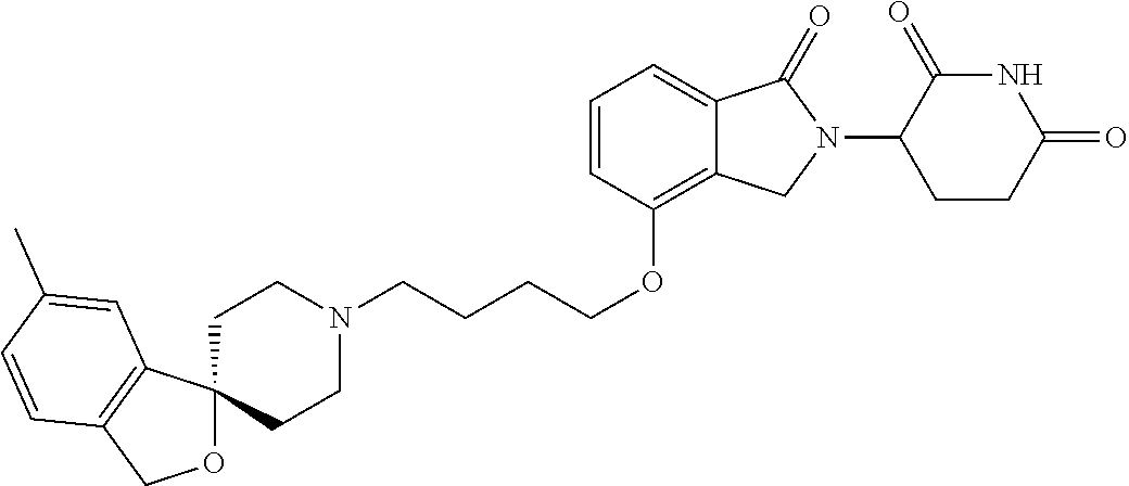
C1N(CCCCOC2=C3C(=CC=C2)C(=O)N(C2C(=O)NC(=O)CC2)C3)CCC2(C1)OCC1=C2C=C(C)C=C1
